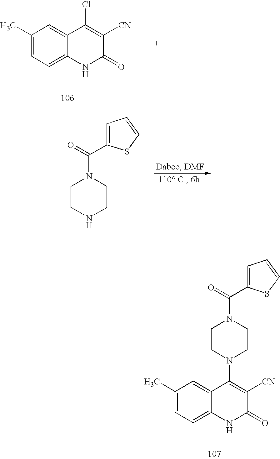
C1(C)=CC=C2C(=C1)C(Cl)=C([CN])C(=O)N2.C1CNCCN1C(=O)C1=CC=CS1.C1(C)=CC=C2C(=C1)C(N1CCN(C(=O)C3=CC=CS3)CC1)=C([CN])C(=O)N2
